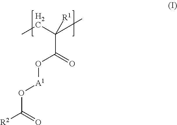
C(C(O[A1]OC(=O)[R2])=O)(C)(CC)[R1]
